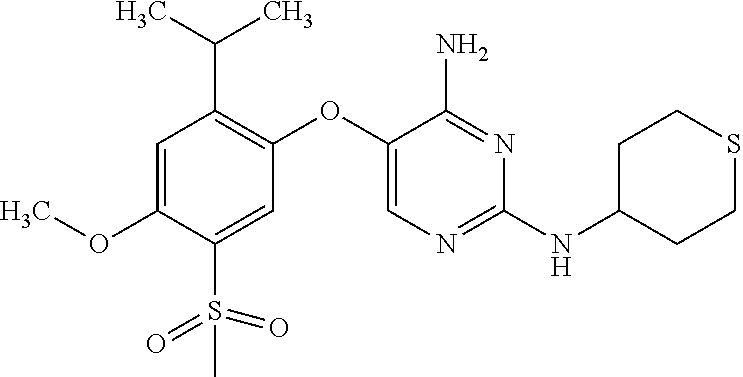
C1=C(OC)C(S(=O)(C)=O)=CC(OC2=CN=C(NC3CCSCC3)N=C2N)=C1C(C)C
